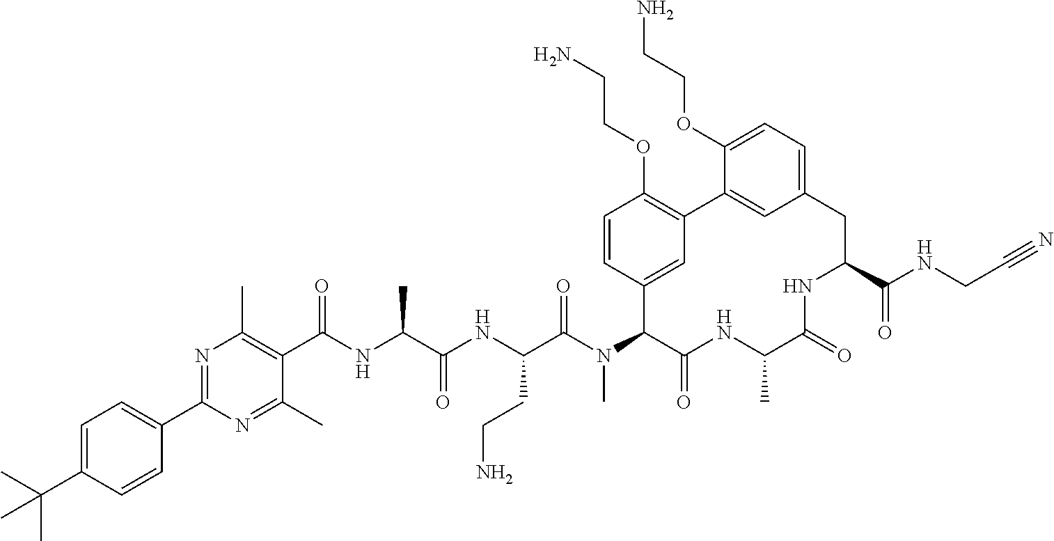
C(C(NC(C(N(C1C(=O)NC(C)C(=O)NC(C(NCC#N)=O)CC2=CC=C(OCCN)C(=C2)C2=C(OCCN)C=CC1=C2)C)=O)CCN)=O)(NC(C1=C(C)N=C(C2=CC=C(C(C)(C)C)C=C2)N=C1C)=O)C
